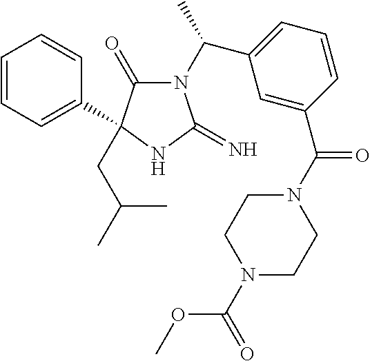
N1(C(C2=CC=CC(C(N3CCN(C(=O)OC)CC3)=O)=C2)C)C(=O)C(CC(C)C)(C2=CC=CC=C2)NC1=N
